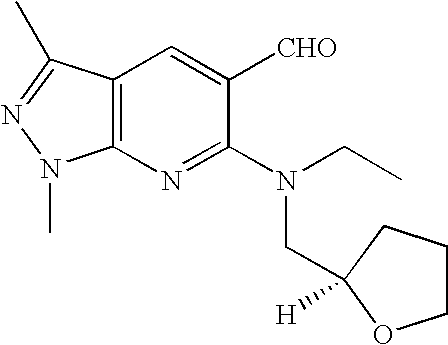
C12=C(N=C(N(CC)CC3([H])OCCC3)C([CHO])=C1)N(C)N=C2C
